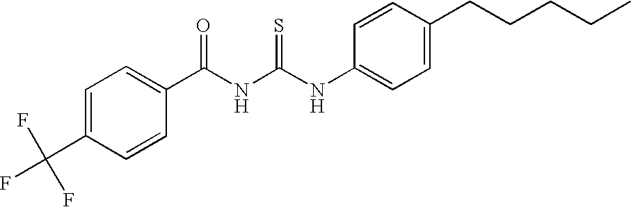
C(NC(NC1=CC=C(CCCCC)C=C1)=S)(=O)C1=CC=C(C(F)(F)F)C=C1
